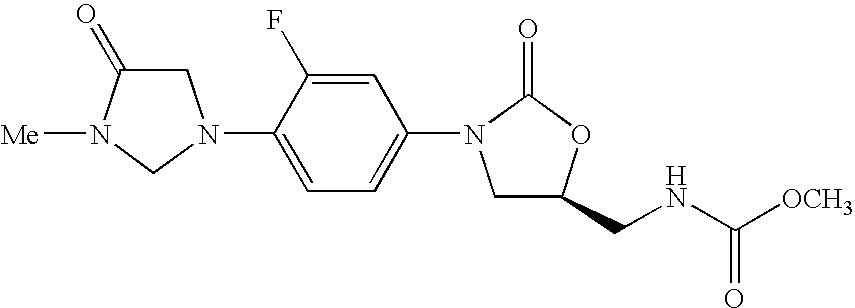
C1C(=O)N([Me])CN1C1=CC=C(N2CC(CNC([OCH3])=O)OC2=O)C=C1F
